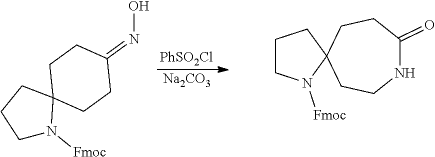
[PhSO2Cl].[Na2CO3].C1N([Fmoc])C2(CC1)CCC(=NO)CC2.C1CN([Fmoc])C2(C1)CCNC(=O)CC2
